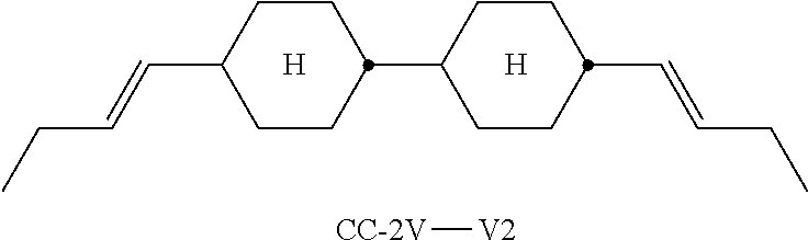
[H].[H].C1CC(C2CCC(C=CCC)CC2)CCC1C=CCC.[CC-2V][V2]
